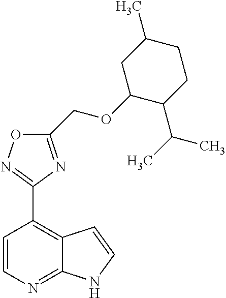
C12=NC=CC(C3=NOC(COC4C(C(C)C)CCC(C)C4)=N3)=C1C=CN2
